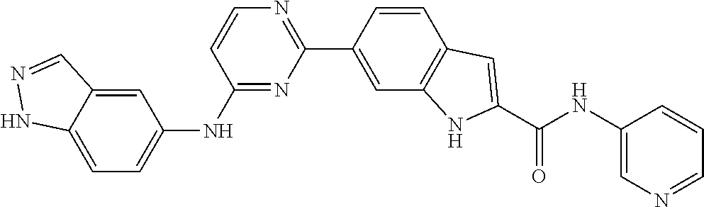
C1=CC(C2=NC=CC(NC3=CC=C4C(=C3)C=NN4)=N2)=CC2=C1C=C(C(NC1=CN=CC=C1)=O)N2
